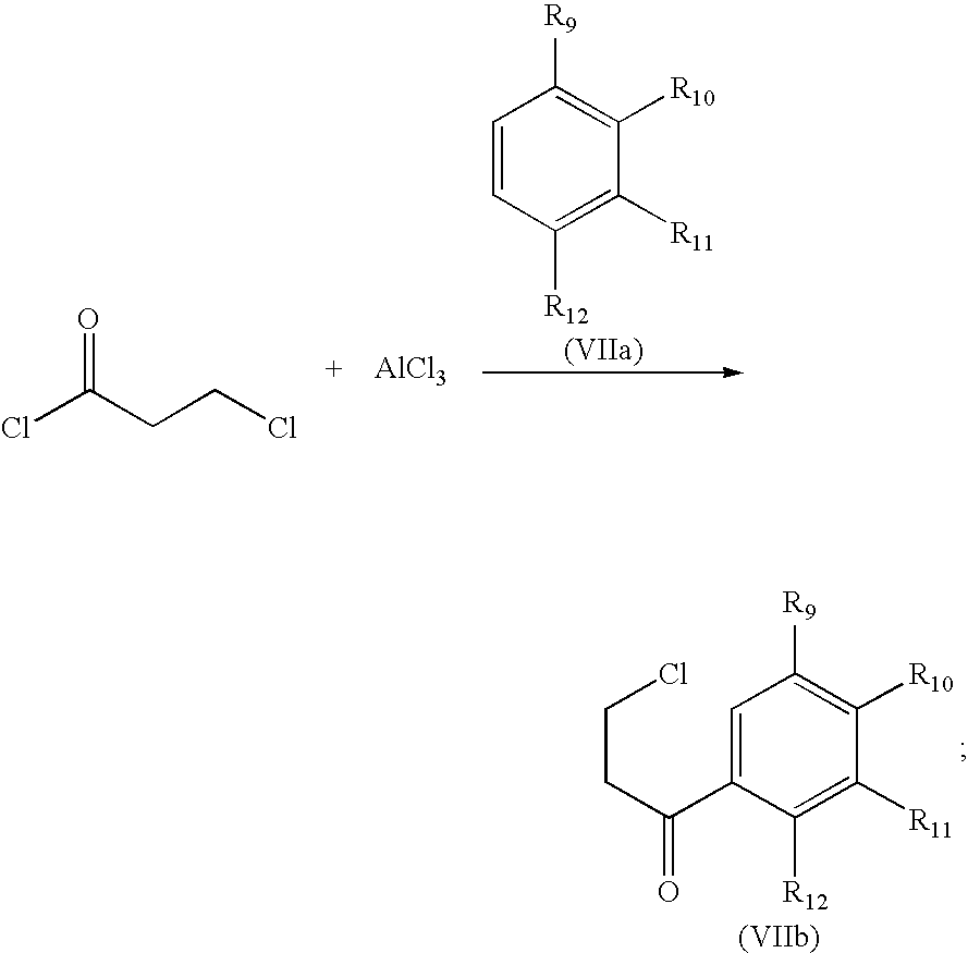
ClC(CCCl)=O.[AlCl3].C1=CC([R12])=C([R11])C([R10])=C1[R9].C1=C(C(=O)CCCl)C([R12])=C([R11])C([R10])=C1[R9]
